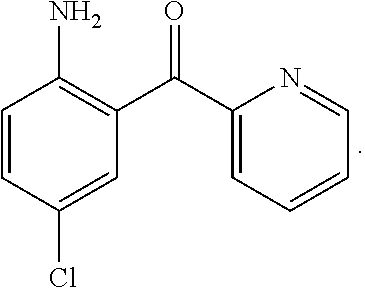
C1(N)=C(C(C2=CC=CC=N2)=O)C=C(Cl)C=C1
